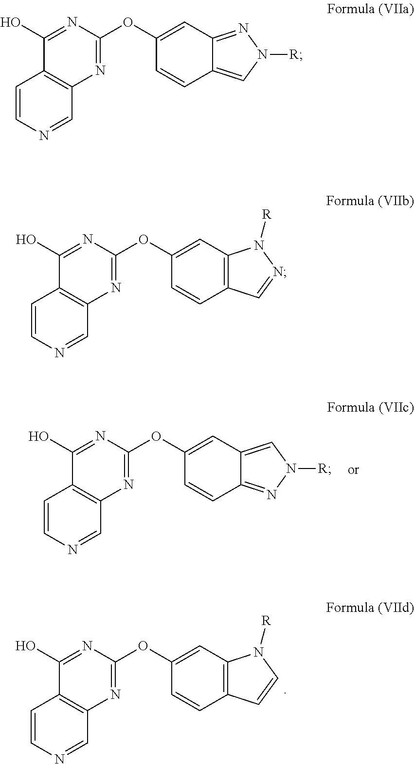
C1=CN=CC2=C1C(O)=NC(OC1=CC3=NN([R])C=C3C=C1)=N2.C1=CN=CC2=C1C(O)=NC(OC1=CC3=C(C=C1)C=NN3[R])=N2.C1=CN=CC2=C1C(O)=NC(OC1=CC3=CN([R])N=C3C=C1)=N2.C1=CN=CC2=C1C(O)=NC(OC1=CC3=C(C=C1)C=CN3[R])=N2
